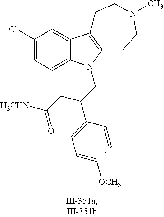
C1(Cl)=CC=C2C(=C1)C1=C(CCN(C)CC1)N2CC(C1=CC=C([OCH3])C=C1)CC([H3CHN])=O
